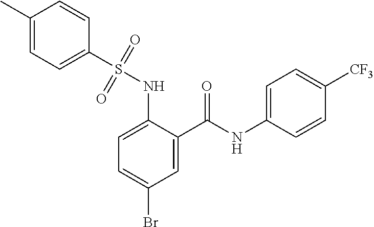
C1=C(NS(C2=CC=C(C)C=C2)(=O)=O)C(C(NC2=CC=C([CF3])C=C2)=O)=CC(Br)=C1
